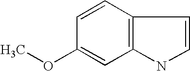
C1=CC(OC)=CC2=C1C=CN2
